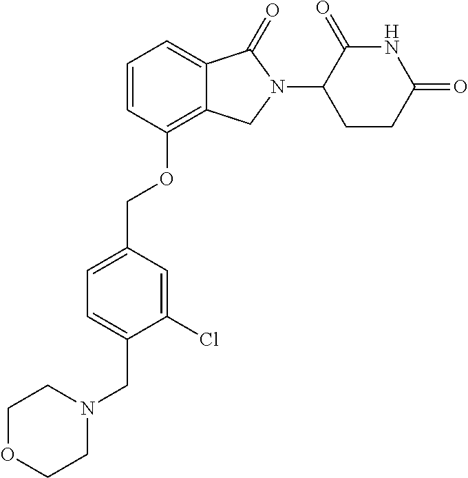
C1=CC(OCC2=CC=C(CN3CCOCC3)C(Cl)=C2)=C2C(=C1)C(=O)N(C1C(=O)NC(=O)CC1)C2
